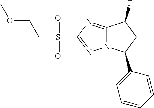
S(C1=NN2C(=N1)C(F)CC2C1=CC=CC=C1)(=O)(=O)CCOC
